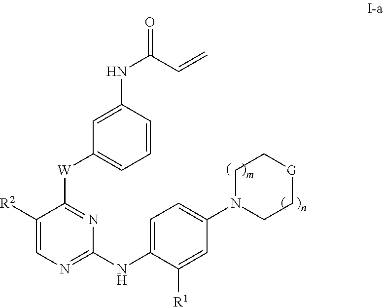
C1(NC(=O)C=C)=CC([W]C2=NC(NC3=CC=C(N4CC[G]CC4)C=C3[R1])=NC=C2[R2])=CC=C1
